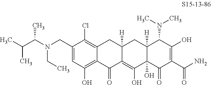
C12=C(Cl)C(CN(C(C(C)C)C)CC)=CC(O)=C1C(=O)C1=C(O)C3(O)C([H])(CC1([H])C2)C(N(C)C)C(O)=C(C(N)=O)C3=O
